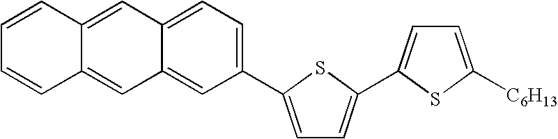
C1=C(C2=CC=C3C(=C2)C=C2C(=C3)C=CC=C2)SC(C2=CC=C([C6H13])S2)=C1
